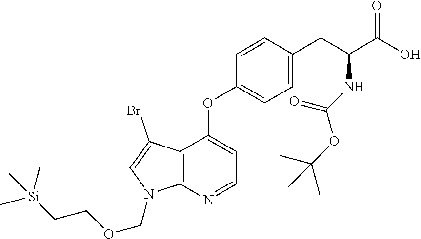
C1(OC2=CC=NC3=C2C(Br)=CN3COCC[Si](C)(C)C)=CC=C(CC(C(=O)O)NC(=O)OC(C)(C)C)C=C1
